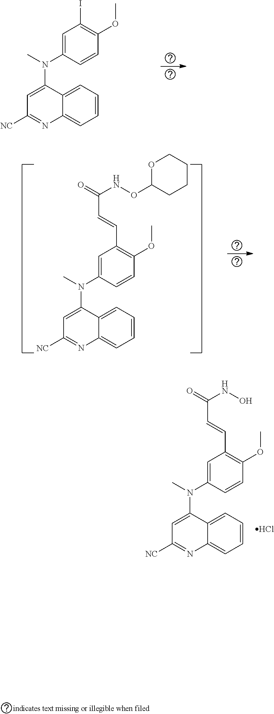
C1=C(N(C)C2=CC([NC])=NC3=CC=CC=C23)C=CC(OC)=C1I.C1=C(N(C)C2=CC([NC])=NC3=CC=CC=C23)C=CC(OC)=C1C=CC(=O)NOC1CCCCO1.C1=C(N(C)C2=CC([NC])=NC3=CC=CC=C23)C=CC(OC)=C1C=CC(=O)NO.Cl
